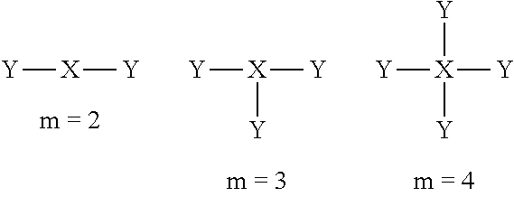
[Y][X][Y].[Y][X]([Y])[Y].[Y][X]([Y])([Y])[Y]
